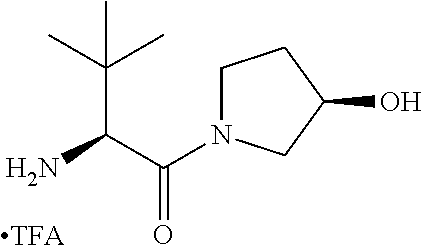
[TFA].C(C(C(=O)N1CCC(O)C1)N)(C)(C)C
